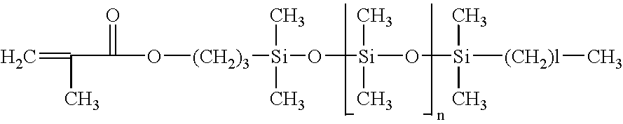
C=C(C(=O)O[(CH2)3][Si](O[Si](O[Si]([(CH2)l]C)(C)C)(C)C)(C)C)C
